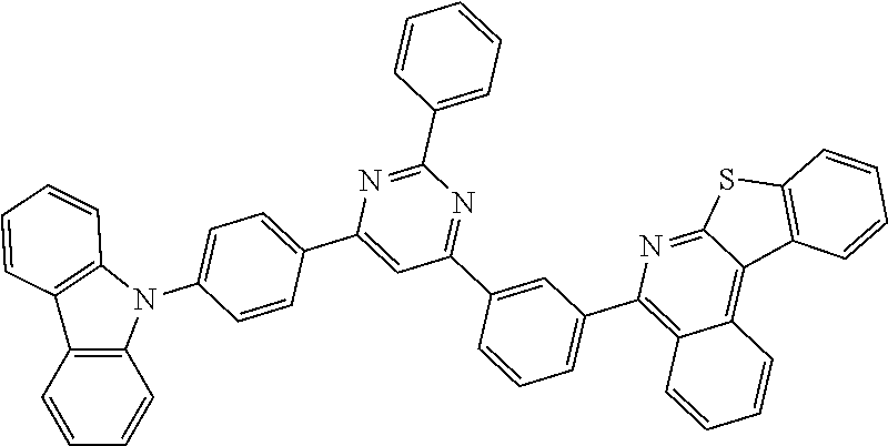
C1=C(N2C3=C(C4=C2C=CC=C4)C=CC=C3)C=CC(C2=CC(C3=CC(C4=C5C(=C6C(=N4)SC4=C6C=CC=C4)C=CC=C5)=CC=C3)=NC(C3=CC=CC=C3)=N2)=C1
